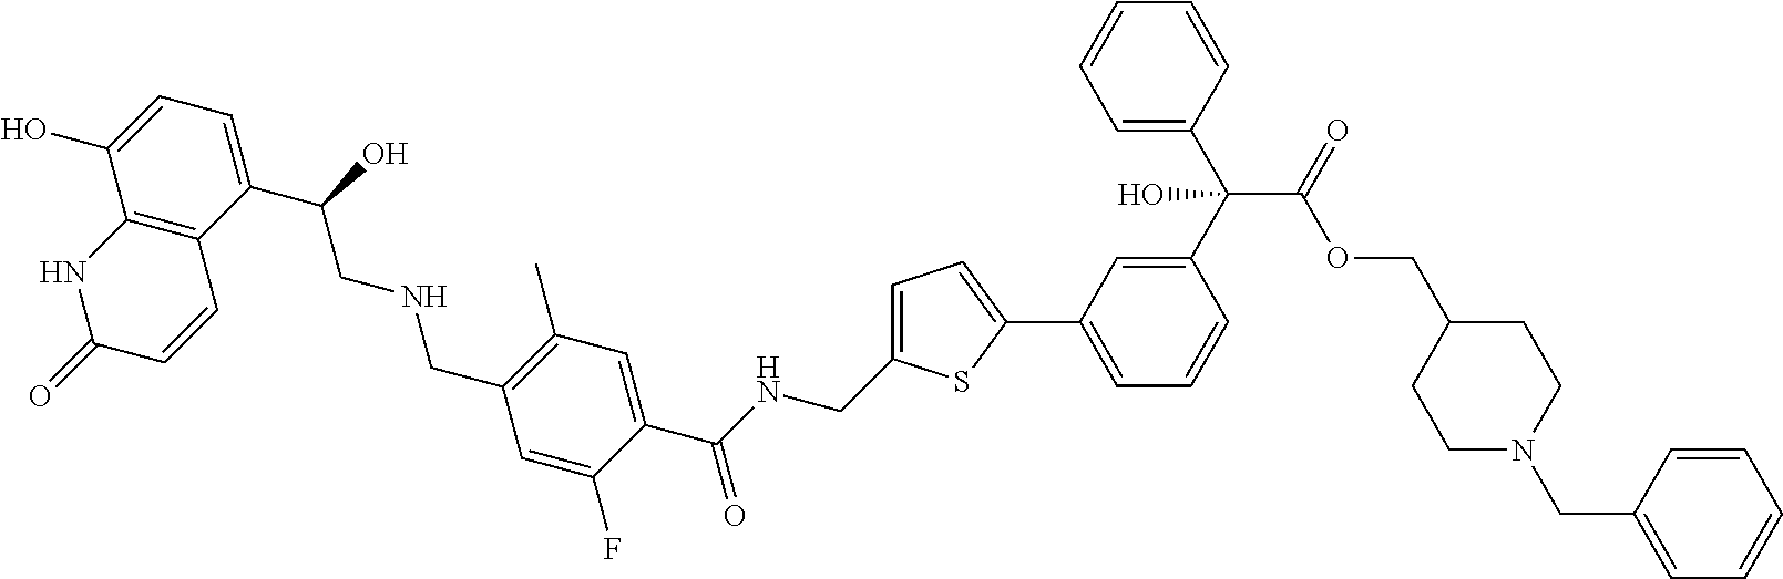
C1(C(CNCC2=C(C)C=C(C(NCC3=CC=C(C4=CC=CC(C(C5=CC=CC=C5)(C(OCC5CCN(CC6=CC=CC=C6)CC5)=O)O)=C4)S3)=O)C(F)=C2)O)=CC=C(O)C2=C1C=CC(=O)N2
